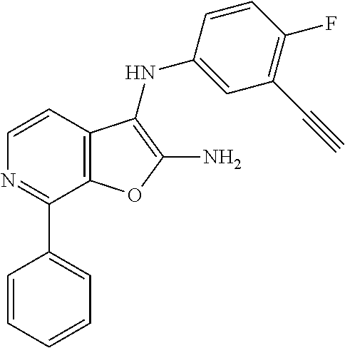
N1=C(C2=CC=CC=C2)C2=C(C=C1)C(NC1=CC(C#C)=C(F)C=C1)=C(N)O2
